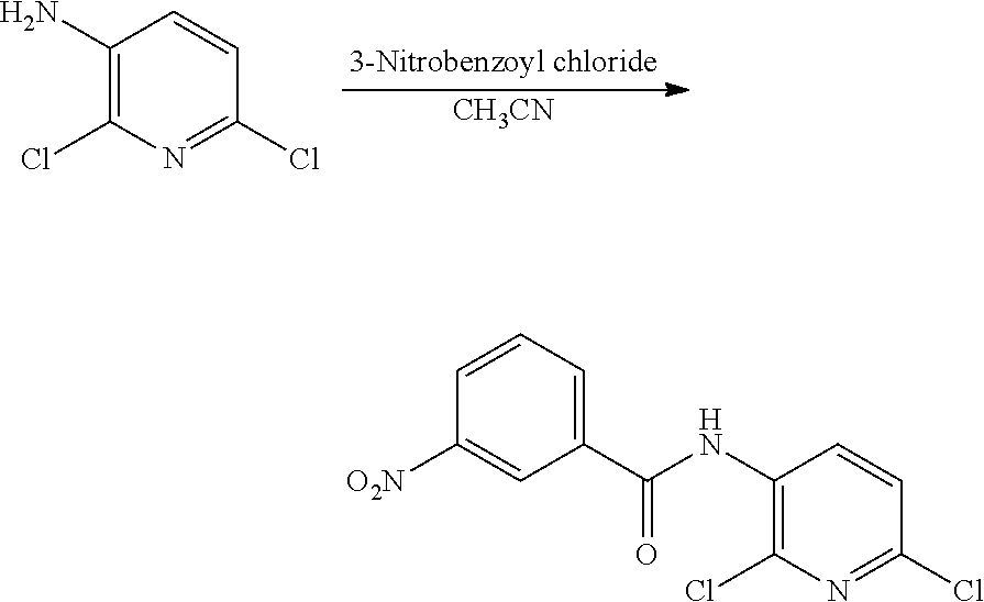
[CH3CN].C1(N)=C(Cl)N=C(Cl)C=C1.C1(NC(C2=CC=CC([O2N])=C2)=O)=C(Cl)N=C(Cl)C=C1
